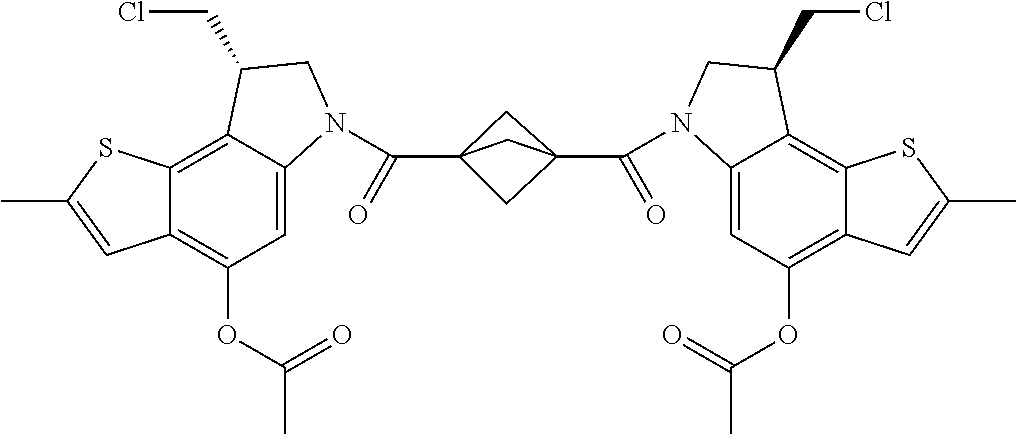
C12=C3C(=CC(OC(=O)C)=C1C=C(C)S2)N(C(C12CC(C(=O)N4C5=CC(OC(=O)C)=C6C(=C5C(CCl)C4)SC(C)=C6)(C1)C2)=O)CC3CCl
